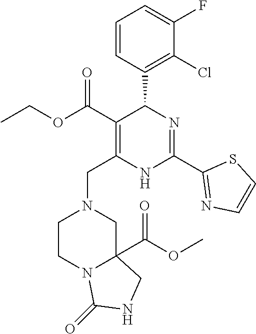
C1=CC(C2C(C(OCC)=O)=C(CN3CCN4C(C(OC)=O)(C3)CNC4=O)NC(C3=NC=CS3)=N2)=C(Cl)C(F)=C1
